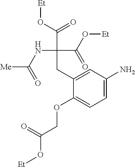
C1=C(N)C=C(CC(NC(=O)[Me])(C(=O)O[Et])C(O[Et])=O)C(OCC(O[Et])=O)=C1
